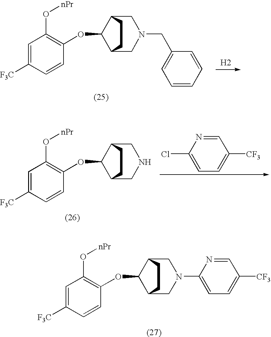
C1=C([F3C])C=CC(OC2C3CN(C4=CC=C([CF3])C=N4)CC2CC3)=C1O[nPr].C1=C([F3C])C=CC(OC2C3CN(CC4=CC=CC=C4)CC2CC3)=C1O[nPr].[H2].C1=C([F3C])C=CC(OC2C3CNCC2CC3)=C1O[nPr].C1=NC(Cl)=CC=C1[CF3]
